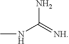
CNC(N)=[NH]
